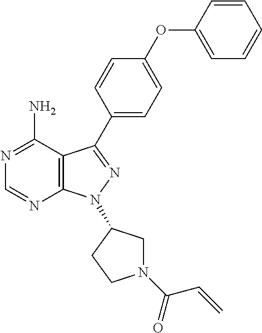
C12=C(C(N)=NC=N1)C(C1=CC=C(OC3=CC=CC=C3)C=C1)=NN2C1CN(C(C=C)=O)CC1
